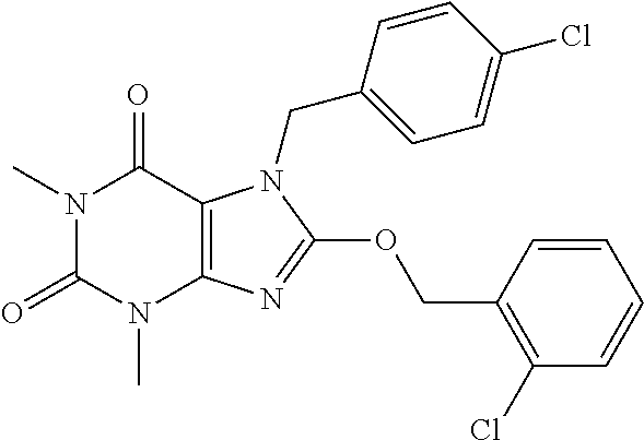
N1(C)C(=O)N(C)C2=C(C1=O)N(CC1=CC=C(Cl)C=C1)C(OCC1=C(Cl)C=CC=C1)=N2
